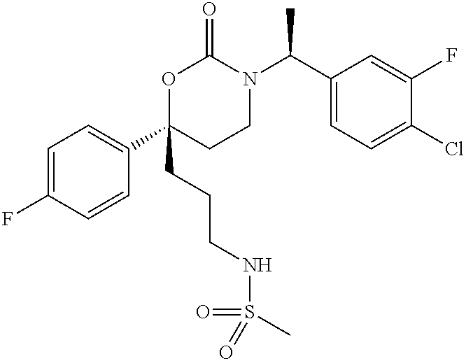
C1=C(F)C=CC(C2(CCCNS(=O)(=O)C)CCN(C(C3=CC=C(Cl)C(F)=C3)C)C(=O)O2)=C1
